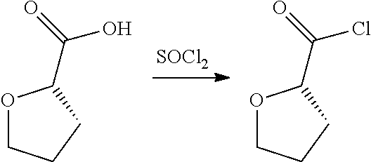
[SOCl2].O1CCCC1C(=O)O.O1CCCC1C(=O)Cl
